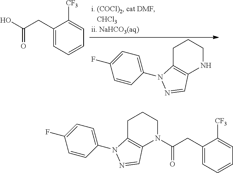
C1(CC(O)=O)=CC=CC=C1[CF3].C1C2=C(NCC1)C=NN2C1=CC=C(F)C=C1.C1C2=C(N(C(CC3=CC=CC=C3[CF3])=O)CC1)C=NN2C1=CC=C(F)C=C1
